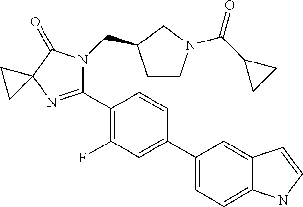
C12=CC(C3=CC(F)=C(C4=NC5(C(=O)N4CC4CCN(C(C6CC6)=O)C4)CC5)C=C3)=CC=C1NC=C2
